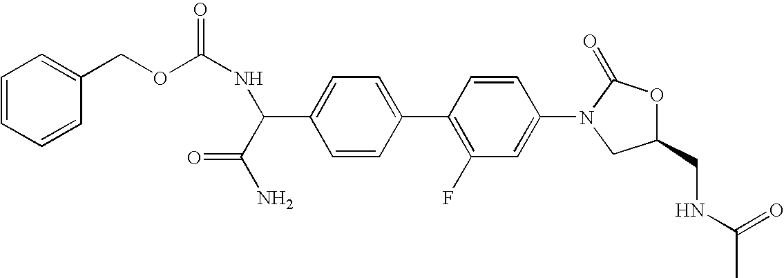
C1=C(C(NC(OCC2=CC=CC=C2)=O)C(=O)N)C=CC(C2=C(F)C=C(N3CC(CNC(C)=O)OC3=O)C=C2)=C1
